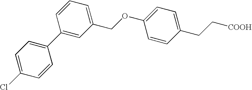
O(C1=CC=C(CC[COOH])C=C1)CC1=CC=CC(C2=CC=C(Cl)C=C2)=C1
